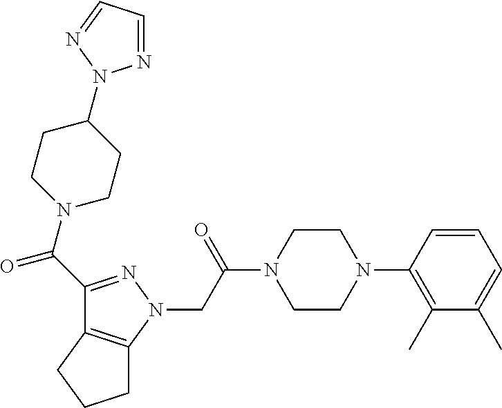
C(C(N1CCN(C2=C(C)C(C)=CC=C2)CC1)=O)N1N=C(C(=O)N2CCC(N3N=CC=N3)CC2)C2=C1CCC2
